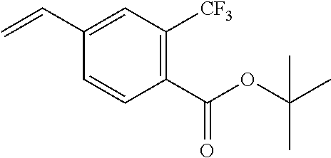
C1(C=C)=CC([CF3])=C(C(OC(C)(C)C)=O)C=C1
